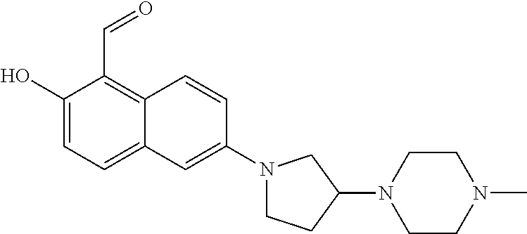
C1(O)=CC=C2C(=C1C=O)C=CC(N1CCC(N3CCN(C)CC3)C1)=C2
